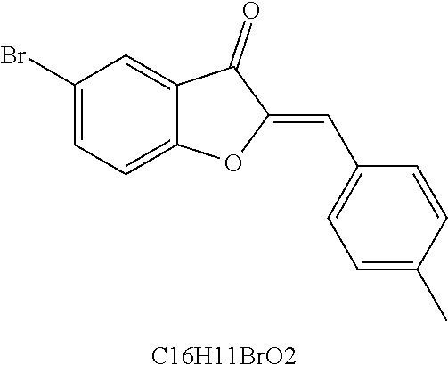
C1(Br)=CC=C2C(=C1)C(=O)C(=CC1=CC=C(C)C=C1)O2.[C16H11BrO2]
